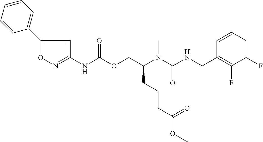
C1=CC(CNC(N(C(COC(NC2=NOC(C3=CC=CC=C3)=C2)=O)CCCC(OC)=O)C)=O)=C(F)C(F)=C1
